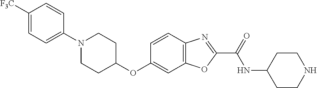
C1([F3C])=CC=C(N2CCC(OC3=CC4=C(C=C3)N=C(C(=O)NC3CCNCC3)O4)CC2)C=C1
